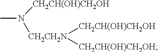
CN([CH2CH2N]([CH2CH(OH)CH2OH])[CH2CH(OH)CH2OH])[CH2CH(OH)CH2OH]
